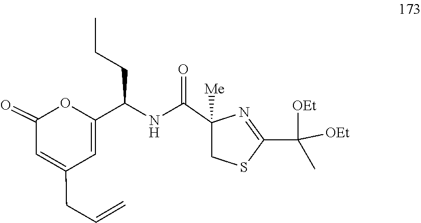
C1(C(C)([OEt])[OEt])=NC(C(NC(C2=CC(CC=C)=CC(=O)O2)CCC)=O)([Me])CS1
